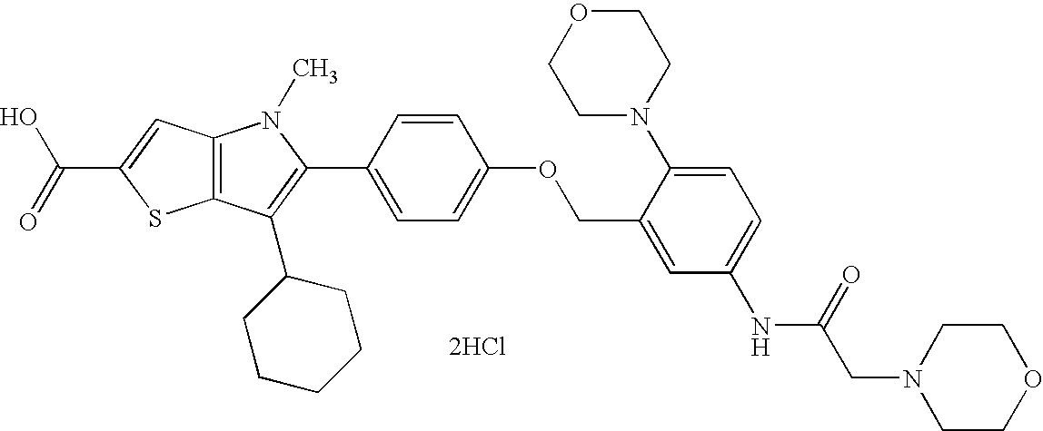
C12=C(C(C3CCCCC3)=C(C3=CC=C(OCC4=CC(NC(CN5CCOCC5)=O)=CC=C4N4CCOCC4)C=C3)N1C)SC(C(=O)O)=C2.[2HCl]
